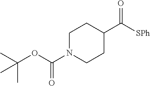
C1N(C(OC(C)(C)C)=O)CCC(C([SPh])=O)C1
